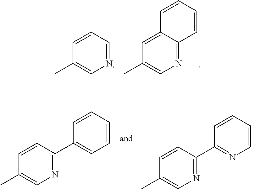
N1=C2C(=CC(C)=C1)C=CC=C2.N1=CC=CC(C)=C1.N1=C(C2=NC=CC=C2)C=CC(C)=C1.N1=C(C2=CC=CC=C2)C=CC(C)=C1
